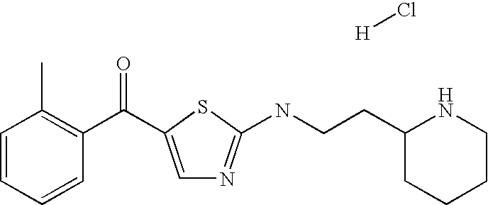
[H]Cl.C1=CC=CC(C(=O)C2=CN=C(NCCC3CCCCN3)S2)=C1C
